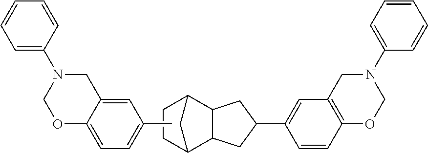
C12C3CCC(C1CC(C1=CC4=C(C=C1)OCN(C1=CC=CC=C1)C4)C2)C3.CC1=CC=C2C(=C1)CN(C1=CC=CC=C1)CO2
